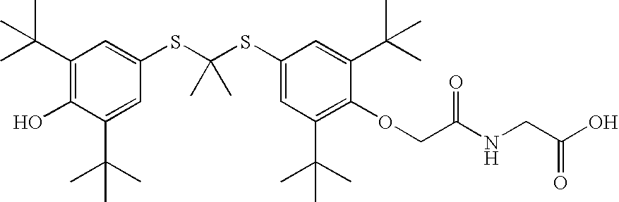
C1(C(C)(C)C)=C(O)C(C(C)(C)C)=CC(SC(SC2=CC(C(C)(C)C)=C(OCC(NCC(O)=O)=O)C(C(C)(C)C)=C2)(C)C)=C1
